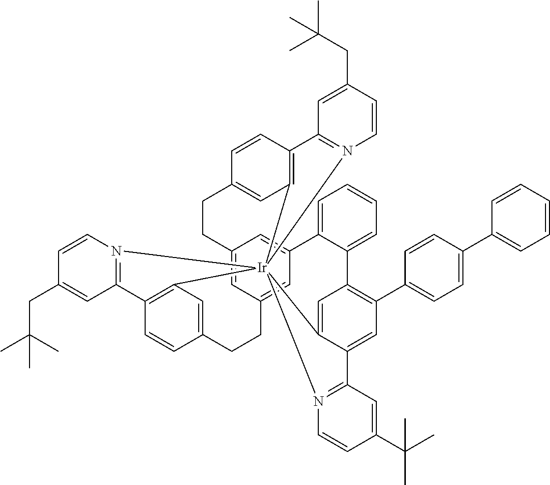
C12=CC3=CC(=C1)C1=CC=CC=C1C1=C(C4=CC=C(C5=CC=CC=C5)C=C4)C=C4C(=C1)[Ir]15(C6=C(C=CC(=C6)CC3)C3=N1C=CC(CC(C)(C)C)=C3)(C1=C(C=CC(=C1)CC2)C1=N5C=CC(CC(C)(C)C)=C1)N1=C4C=C(C(C)(C)C)C=C1
